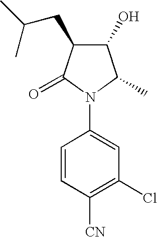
C1=CC([CN])=C(Cl)C=C1N1C(C)C(O)C(CC(C)C)C1=O
